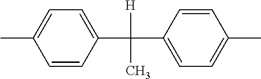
C1=CC(C(C2=CC=C(C)C=C2)(C)[H])=CC=C1C
